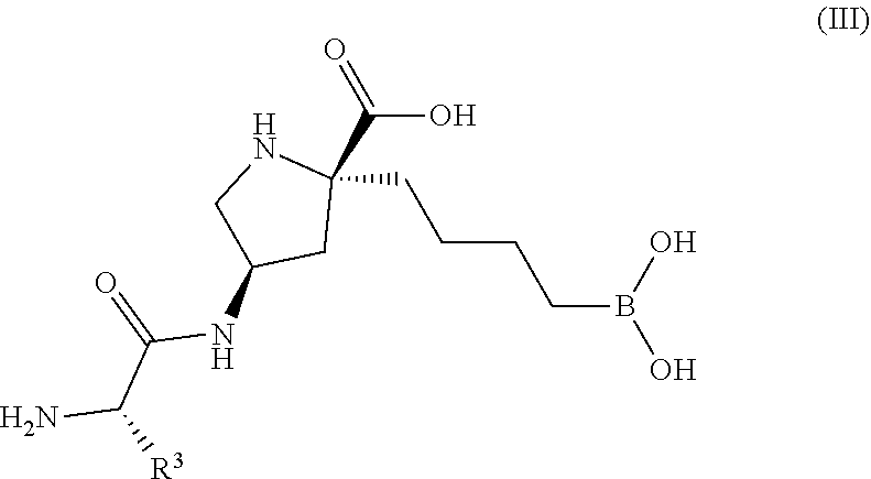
OB(CCCCC1(C(=O)O)CC(NC(C(N)[R3])=O)CN1)O
